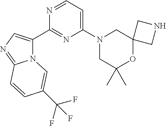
N12C(C3=NC(N4CC(C)(C)OC5(C4)CNC5)=CC=N3)=CN=C1C=CC(C(F)(F)F)=C2
